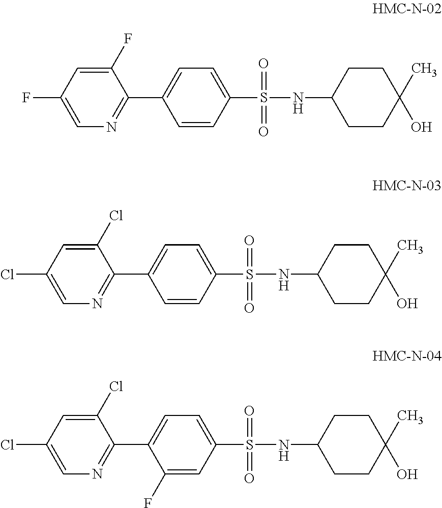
C1=C(F)C=C(F)C(C2=CC=C(S(=O)(=O)NC3CCC(C)(O)CC3)C=C2)=N1.C1=C(Cl)C=C(Cl)C(C2=CC=C(S(=O)(=O)NC3CCC(C)(O)CC3)C=C2)=N1.C1=C(Cl)C=C(Cl)C(C2=CC=C(S(=O)(=O)NC3CCC(C)(O)CC3)C=C2F)=N1
